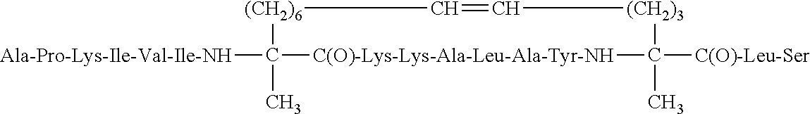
[Ala-Pro-Lys-Ile-Val-Ile-NH]C1(C)[(CH2)6]C=C[(CH2)3]C(C)([C(O)-Leu-Ser])[C(O)-Lys-Lys-Ala-Leu-Ala-Tyr-NH]1
